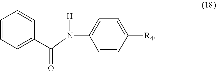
C1=CC=C(C(N(C2=CC=C([R4])C=C2)[H])=O)C=C1
